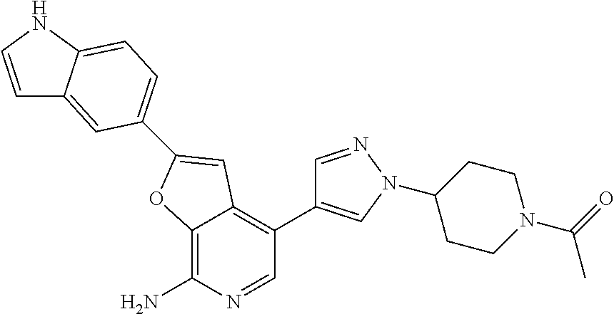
C12=C(N)N=CC(C3=CN(C4CCN(C(C)=O)CC4)N=C3)=C1C=C(C1=CC=C3C(=C1)C=CN3)O2
